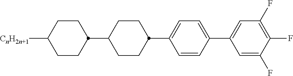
C1=CC(C2CCC(C3CCC([CnH2n+1])CC3)CC2)=CC=C1C1=CC(F)=C(F)C(F)=C1
